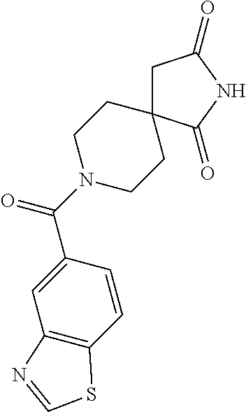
C(=O)(C1=CC2=C(C=C1)SC=N2)N1CCC2(CC1)CC(=O)NC2=O
